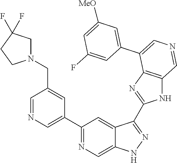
C1(C2=CN=CC(CN3CC(F)(F)CC3)=C2)=NC=C2C(=C1)C(C1=NC3=C(N1)C=NC=C3C1=CC([MeO])=CC(F)=C1)=NN2
